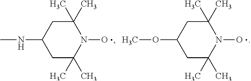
CNC1CC(C)(C)N(O)C(C)(C)C1.COC1CC(C)(C)N(O)C(C)(C)C1
